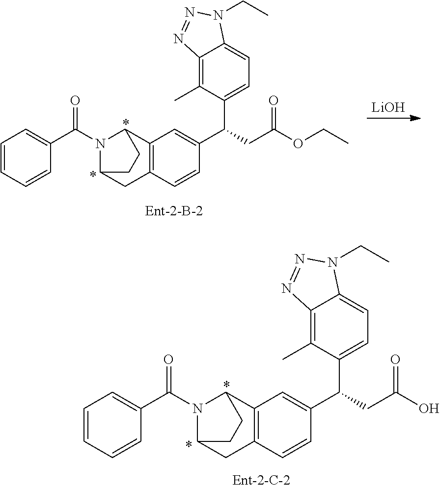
C1=CC=C(C(N2C3CC4=C(C2CC3)C=C(C(CC(O)=O)C2=CC=C3C(=C2C)N=NN3CC)C=C4)=O)C=C1.C1=CC=C(C(N2C3CC4=C(C2CC3)C=C(C(CC(OCC)=O)C2=CC=C3C(=C2C)N=NN3CC)C=C4)=O)C=C1.[LiOH]
